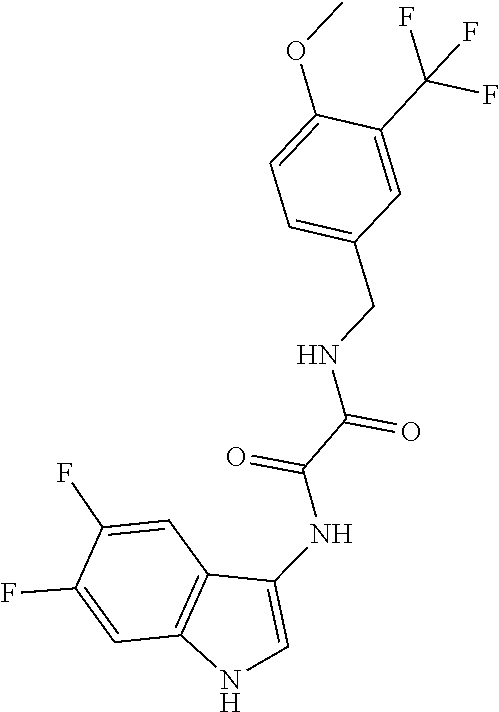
O(C)C1=CC=C(CNC(C(=O)NC2=CNC3=C2C=C(F)C(F)=C3)=O)C=C1C(F)(F)F
